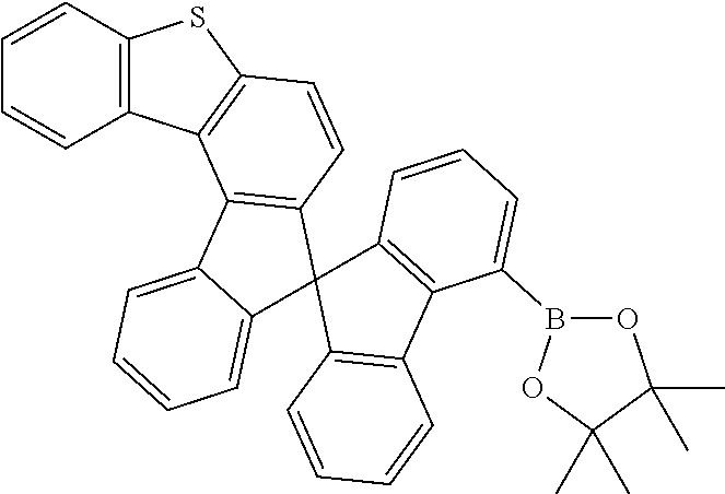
C12=C(C3=C(S1)C=CC1=C3C3=CC=CC=C3C13C1=C(C=CC=C1)C1=C3C=CC=C1B1OC(C)(C)C(C)(C)O1)C=CC=C2
